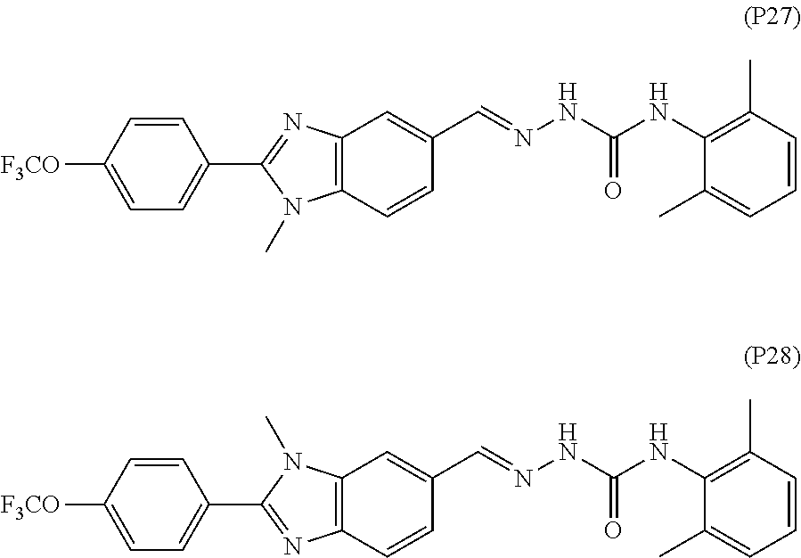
C12=C(C=CC(C=NNC(NC3=C(C)C=CC=C3C)=O)=C1)N(C)C(C1=CC=C([F3CO])C=C1)=N2.C12=C(C=CC(C=NNC(NC3=C(C)C=CC=C3C)=O)=C1)N=C(C1=CC=C([F3CO])C=C1)N2C
